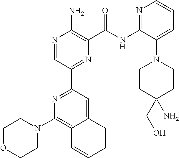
N1=CC(C2=NC(N3CCOCC3)=C3C(=C2)C=CC=C3)=NC(C(NC2=NC=CC=C2N2CCC(CO)(N)CC2)=O)=C1N
